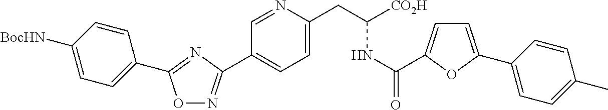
O1N=C(C2=CC=C(CC(NC(=O)C3=CC=C(C4=CC=C(C)C=C4)O3)[CO2H])N=C2)N=C1C1=CC=C([BocHN])C=C1
